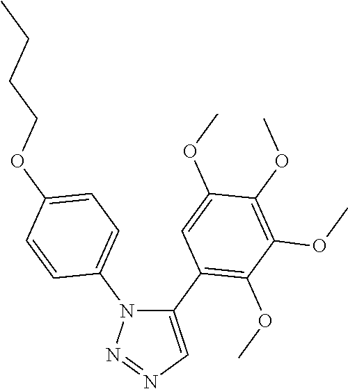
C1(C2=C(OC)C(OC)=C(OC)C(OC)=C2)=CN=NN1C1=CC=C(OCCCC)C=C1
